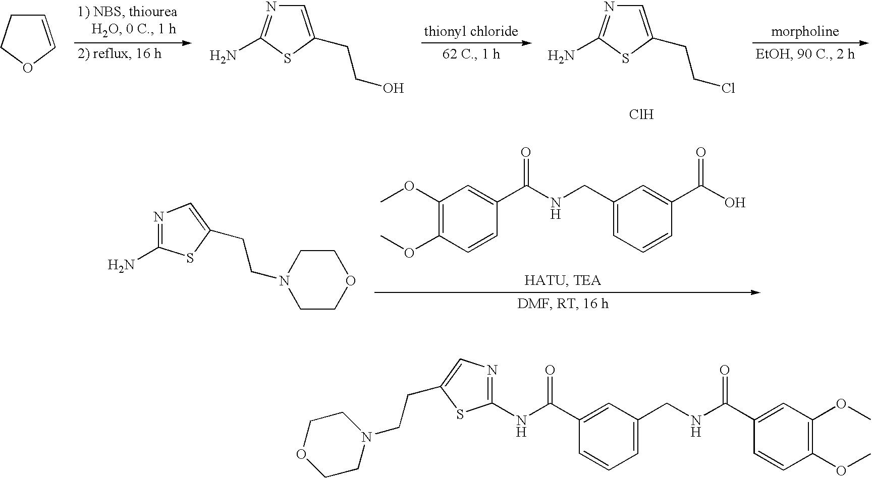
C1=COCC1.C1=C(CCO)SC(N)=N1.C1=C(CCCl)SC(N)=N1.Cl.N1=C(N)SC(CCN2CCOCC2)=C1.COC1=C(OC)C=CC(C(NCC2=CC=CC(C(O)=O)=C2)=O)=C1.C1(C(NCC2=CC=CC(C(NC3=NC=C(CCN4CCOCC4)S3)=O)=C2)=O)=CC(OC)=C(OC)C=C1
